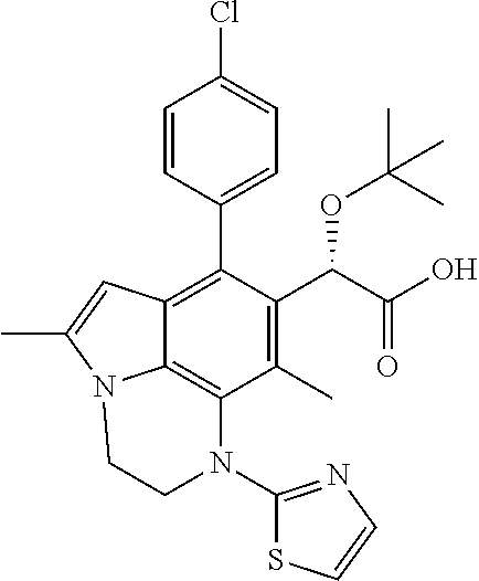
C1=CC(C2=C3C4=C(C(C)=C2C(C(=O)O)OC(C)(C)C)N(C2=NC=CS2)CCN4C(C)=C3)=CC=C1Cl
